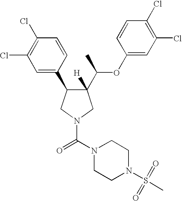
C1(C(C)OC2=CC(Cl)=C(Cl)C=C2)([H])C(C2=CC(Cl)=C(Cl)C=C2)CN(C(N2CCN(S(=O)(=O)C)CC2)=O)C1
